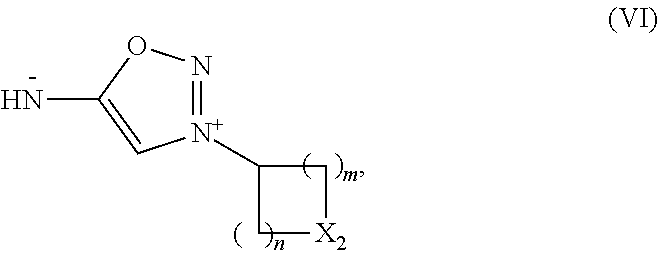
C1[X2]CC1[N+]1=NOC(N)=C1
